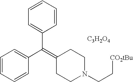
C1=CC=CC(C(=C2CCN(CC[CO2tBu])CC2)C2=CC=CC=C2)=C1.[C3H2O4]
